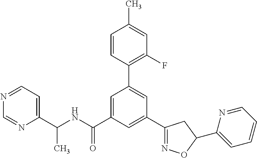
C1(C(NC(C2=CC(C3=C(F)C=C(C)C=C3)=CC(C3=NOC(C4=CC=CC=N4)C3)=C2)=O)C)=CC=NC=N1
